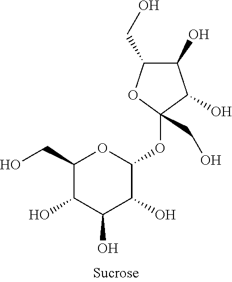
C1(O)C(CO)OC(OC2C(O)C(O)C(O)C(CO)O2)(CO)C1O
